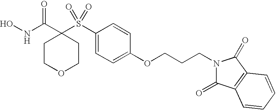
N(C(=O)C1(S(=O)(=O)C2=CC=C(OCCCN3C(=O)C4=C(C3=O)C=CC=C4)C=C2)CCOCC1)O
